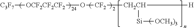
[C3F7][OCF2CF2CF2]O[CF2][CH2CH]([H])[Si][OCH3)3]
